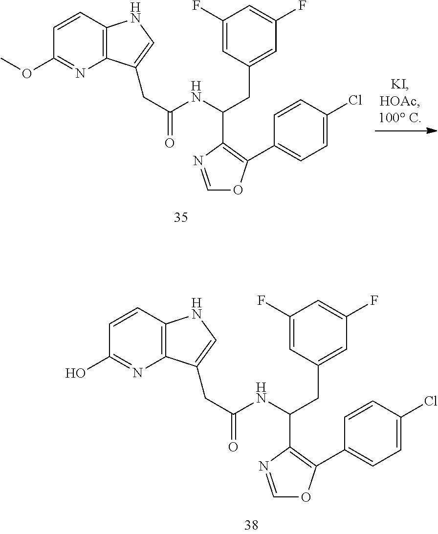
C1=NC(C(CC2=CC(F)=CC(F)=C2)NC(CC2=CNC3=C2N=C(OC)C=C3)=O)=C(C2=CC=C(Cl)C=C2)O1.C1=NC(C(CC2=CC(F)=CC(F)=C2)NC(CC2=CNC3=C2N=C(O)C=C3)=O)=C(C2=CC=C(Cl)C=C2)O1
